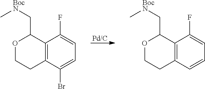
[Pd/C].C12=C(C(Br)=CC=C1F)CCOC2C[BocN]C.C12=C(C=CC=C1F)CCOC2C[BocN]C
